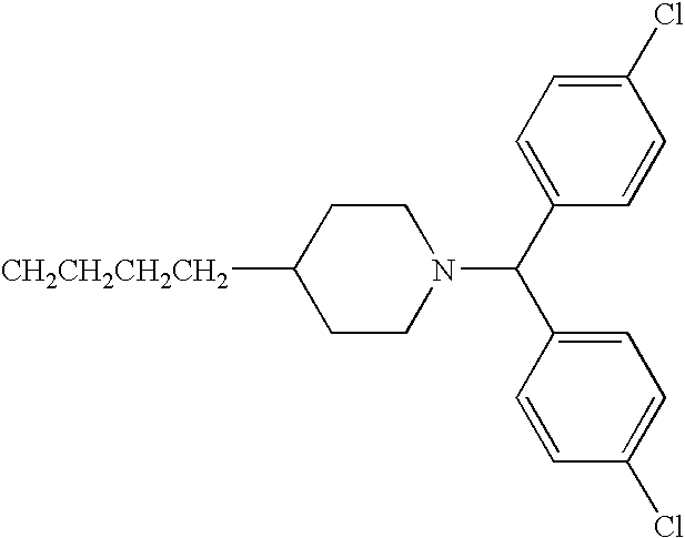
[CH2CH2CH2CH2]C1CCN(C(C2=CC=C(Cl)C=C2)C2=CC=C(Cl)C=C2)CC1
